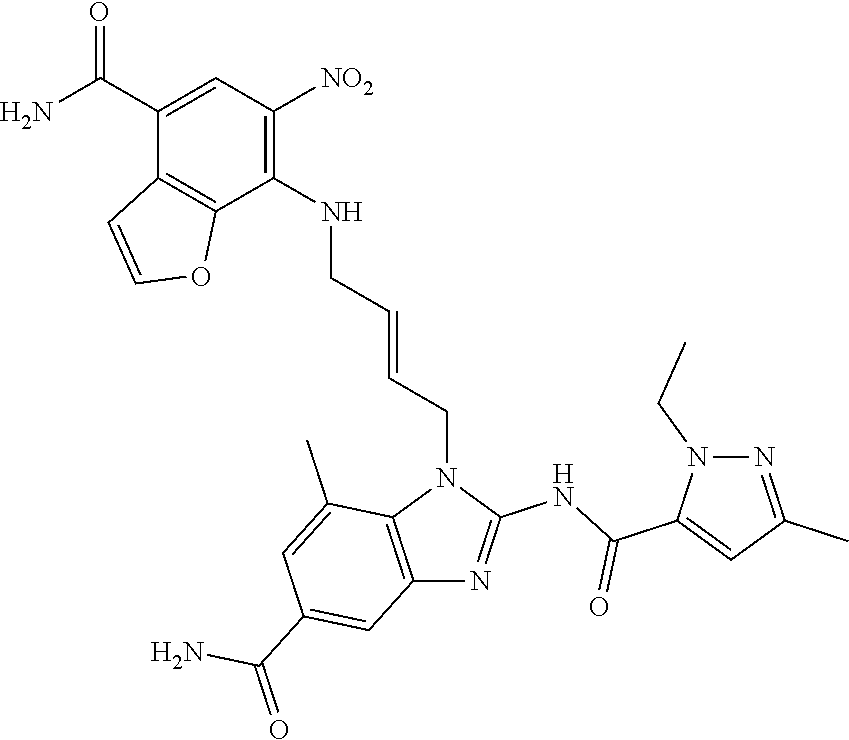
C1(C(N)=O)=CC([NO2])=C(NCC=CCN2C3=C(N=C2NC(C2=CC(C)=NN2CC)=O)C=C(C(=O)N)C=C3C)C2=C1C=CO2
